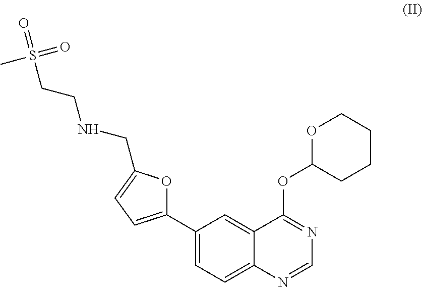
C1(C2=CC=C3C(=C2)C(OC2CCCCO2)=NC=N3)=CC=C(CNCCS(=O)(=O)C)O1
